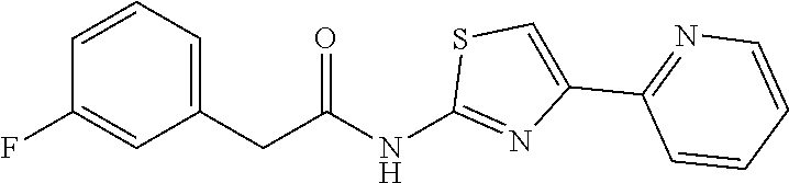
C(C1=CC=CC(F)=C1)C(NC1=NC(C2=NC=CC=C2)=CS1)=O
